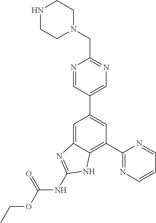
C1(C2=NC=CC=N2)=C2C(=CC(C3=CN=C(CN4CCNCC4)N=C3)=C1)N=C(NC(OCC)=O)N2
